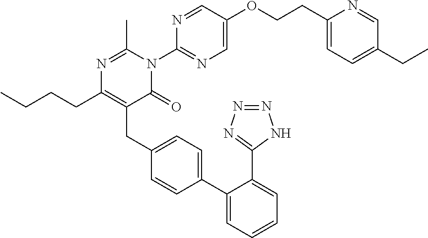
C1(C2=CC=C(CC3=C(CCCC)N=C(C)N(C4=NC=C(OCCC5=CC=C(CC)C=N5)C=N4)C3=O)C=C2)=CC=CC=C1C1=NN=NN1
